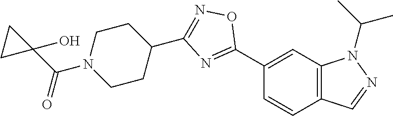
C1(C2=NC(C3CCN(C(C4(O)CC4)=O)CC3)=NO2)=CC2=C(C=C1)C=NN2C(C)C
